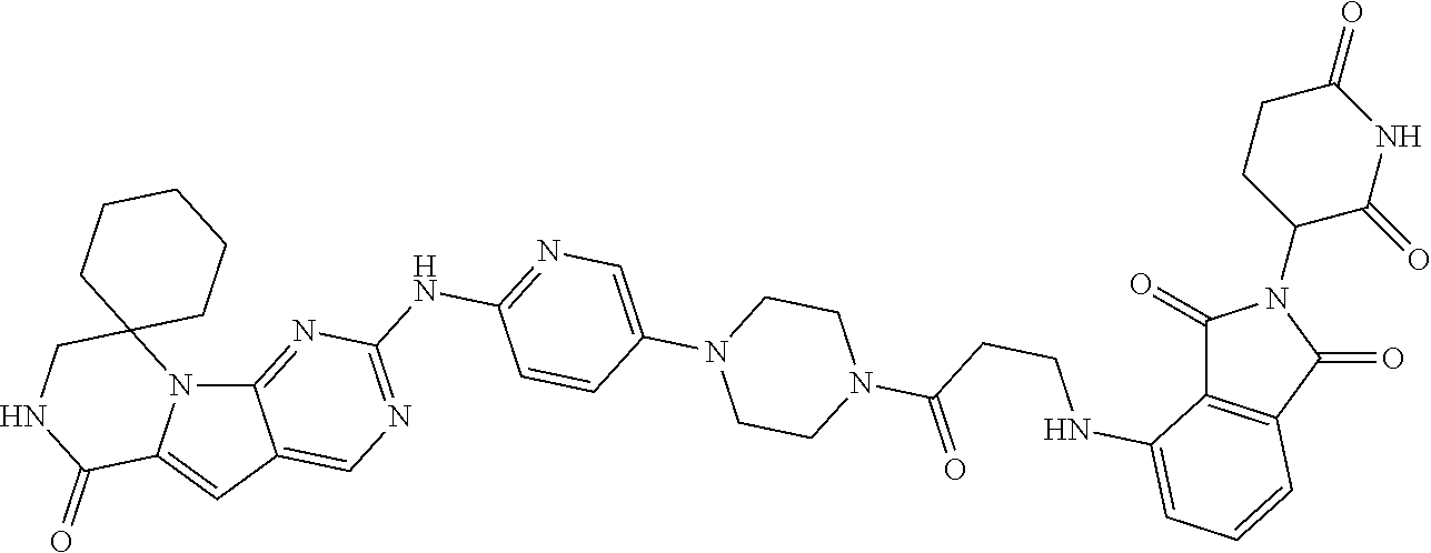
N12C3=NC(NC4=NC=C(N5CCN(C(=O)CCNC6=CC=CC7=C6C(=O)N(C6CCC(=O)NC6=O)C7=O)CC5)C=C4)=NC=C3C=C1C(=O)NCC21CCCCC1
